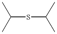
C(SC(C)C)(C)C
